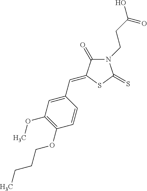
N1(CCC(O)=O)C(=O)C(=CC2=CC(OC)=C(OCCCC)C=C2)SC1=S
